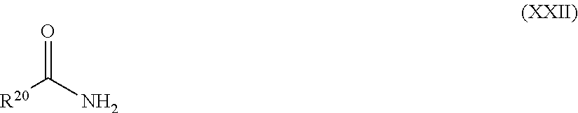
O=C([R20])N
